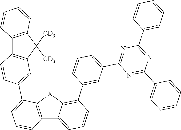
C12=C([X]C3=C(C4=CC(C5=NC(C6=CC=CC=C6)=NC(C6=CC=CC=C6)=N5)=CC=C4)C=CC=C13)C(C1=CC3=C(C4=C(C=CC=C4)C3([CD3])[CD3])C=C1)=CC=C2
